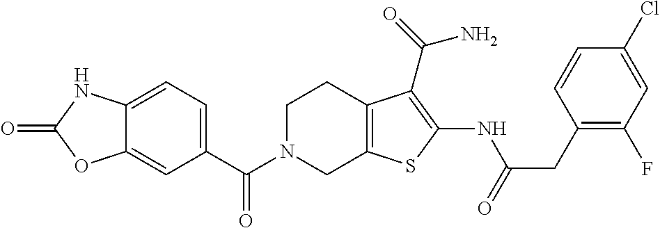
C1(C(N2CC3=C(CC2)C(C(=O)N)=C(NC(CC2=C(F)C=C(Cl)C=C2)=O)S3)=O)=CC=C2C(=C1)OC(=O)N2
